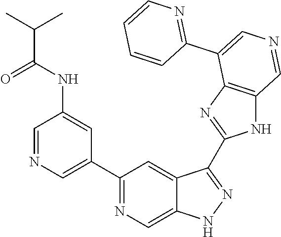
C1(C2=CN=CC(NC(=O)C(C)C)=C2)=NC=C2C(=C1)C(C1=NC3=C(N1)C=NC=C3C1=NC=CC=C1)=NN2
